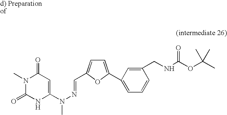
C1(=O)N(C)C(=O)NC(N(N=CC2=CC=C(C3=CC=CC(CNC(OC(C)(C)C)=O)=C3)O2)C)=C1
